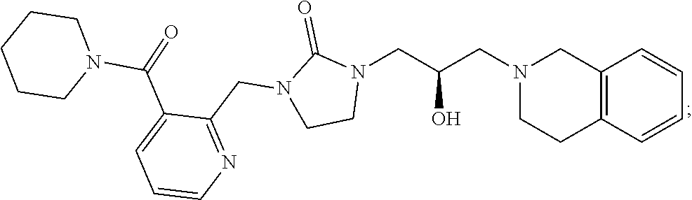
C12=C(C=CC=C1)CCN(CC(CN1C(=O)N(CC3=NC=CC=C3C(N3CCCCC3)=O)CC1)O)C2
